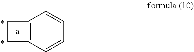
C12=C(C=CC=C1)CC2
